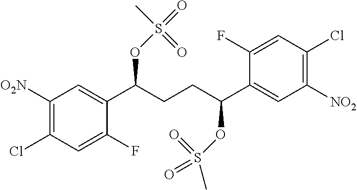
C1([O2N])=C(Cl)C=C(F)C(C(CCC(C2=CC([NO2])=C(Cl)C=C2F)OS(C)(=O)=O)OS(=O)(C)=O)=C1
